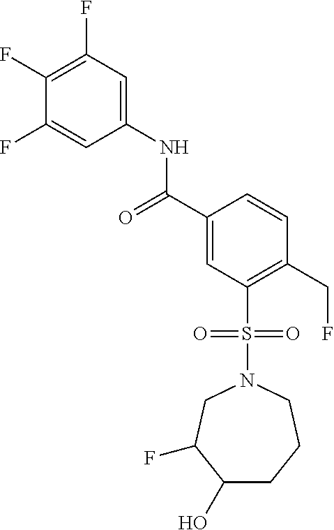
C1(F)=C(F)C=C(NC(C2=CC(S(=O)(=O)N3CC(F)C(O)CCC3)=C(CF)C=C2)=O)C=C1F
